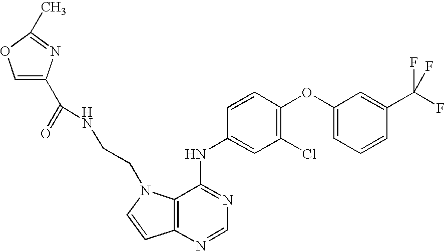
C1(OC2=C(Cl)C=C(NC3=NC=NC4=C3N(CCNC(=O)C3=COC(C)=N3)C=C4)C=C2)=CC=CC(C(F)(F)F)=C1
